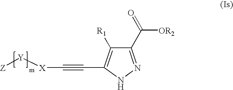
C1(C(=O)[OR2])=NNC(C#C[X][Y][Z])=C1[R1]
